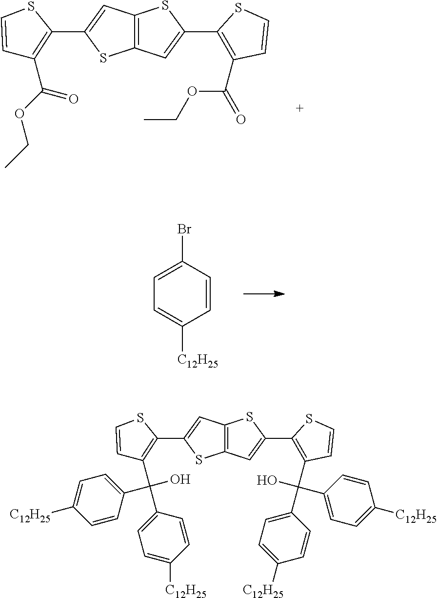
C12=C(C=C(C3=C(C(=O)OCC)C=CS3)S1)SC(C1=C(C(OCC)=O)C=CS1)=C2.C1=C(Br)C=CC([C12H25])=C1.C12=C(C=C(C3=C(C(O)(C4=CC=C([C12H25])C=C4)C4=CC=C([C12H25])C=C4)C=CS3)S1)SC(C1=C(C(C3=CC=C([C12H25])C=C3)(O)C3=CC=C([C12H25])C=C3)C=CS1)=C2
